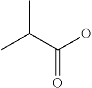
CC(C(O)=O)C
